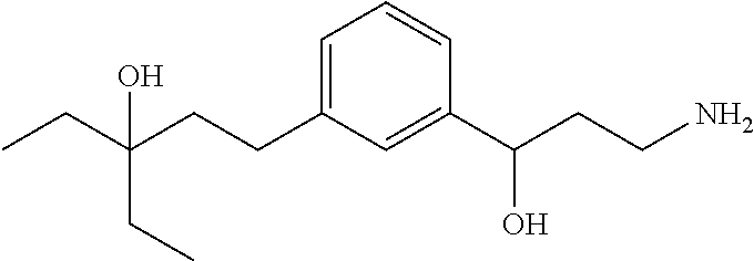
CCC(CCC1=CC=CC(C(CCN)O)=C1)(CC)O
